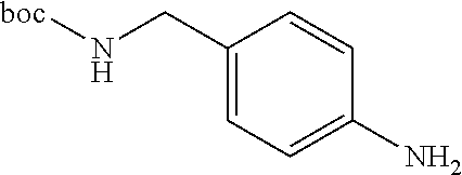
C1(CN[boc])=CC=C(N)C=C1
